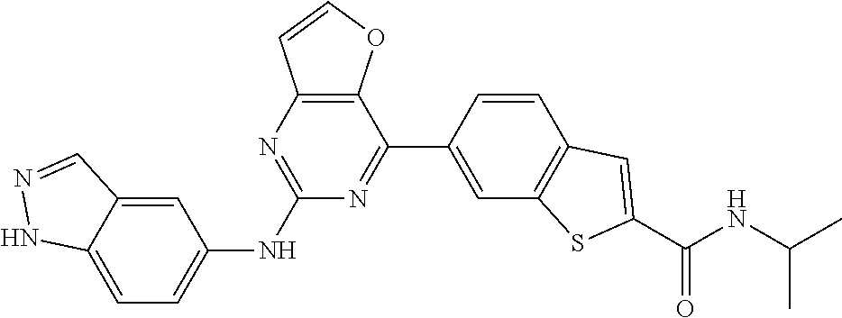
C1=CC(C2=NC(NC3=CC=C4C(=C3)C=NN4)=NC3=C2OC=C3)=CC2=C1C=C(C(NC(C)C)=O)S2
